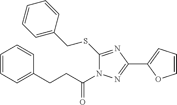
C1=CC=C(CCC(N2N=C(C3=CC=CO3)N=C2SCC2=CC=CC=C2)=O)C=C1
